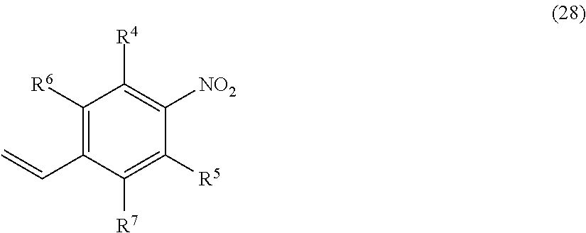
C1([R6])=C(C=C)C([R7])=C([R5])C([NO2])=C1[R4]
